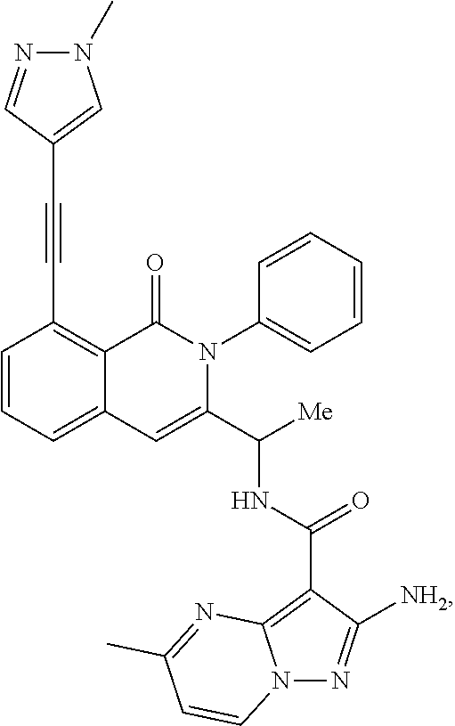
C1=CC=C2C(=C1C#CC1=CN(C)N=C1)C(=O)N(C1=CC=CC=C1)C(C([Me])NC(C1=C3N(N=C1[NH2])C=CC(C)=N3)=O)=C2
